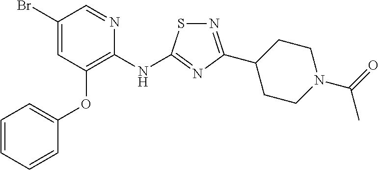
BrC1=CC(OC2=CC=CC=C2)=C(NC2=NC(C3CCN(C(C)=O)CC3)=NS2)N=C1
